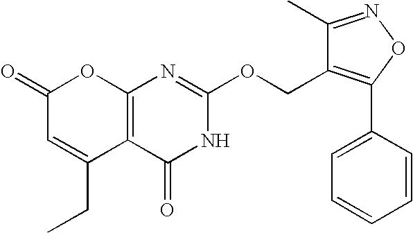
C12=C(C(=O)NC(OCC3=C(C4=CC=CC=C4)ON=C3C)=N1)C(CC)=CC(=O)O2
